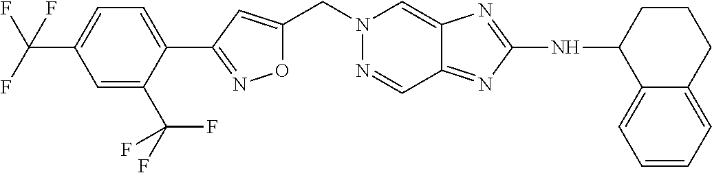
C(N1N=CC2=NC(NC3C4=CC=CC=C4CCC3)=NC2=C1)C1=CC(C2=CC=C(C(F)(F)F)C=C2C(F)(F)F)=NO1
